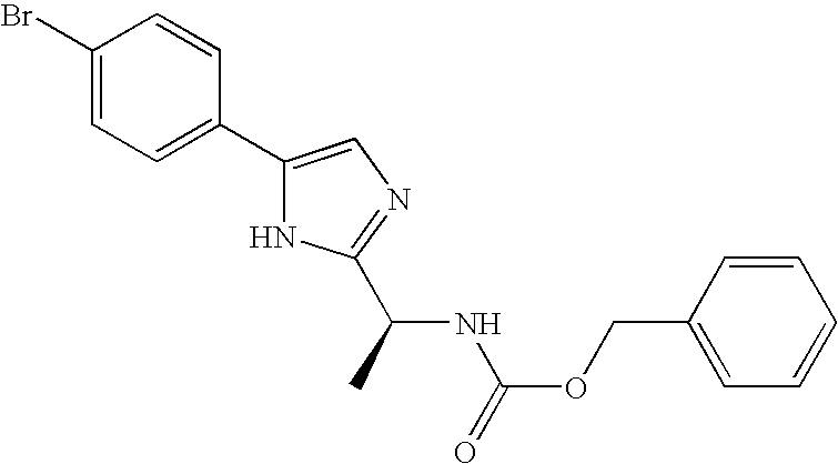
C1(Br)=CC=C(C2=CN=C(C(C)NC(OCC3=CC=CC=C3)=O)N2)C=C1
